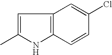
C1=C(C)NC2=C1C=C(Cl)C=C2
